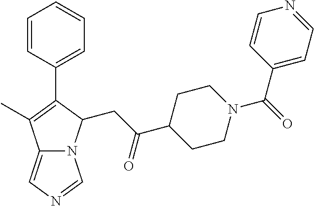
C12=CN=CN1C(CC(C1CCN(C(=O)C3=CC=NC=C3)CC1)=O)C(C1=CC=CC=C1)=C2C
